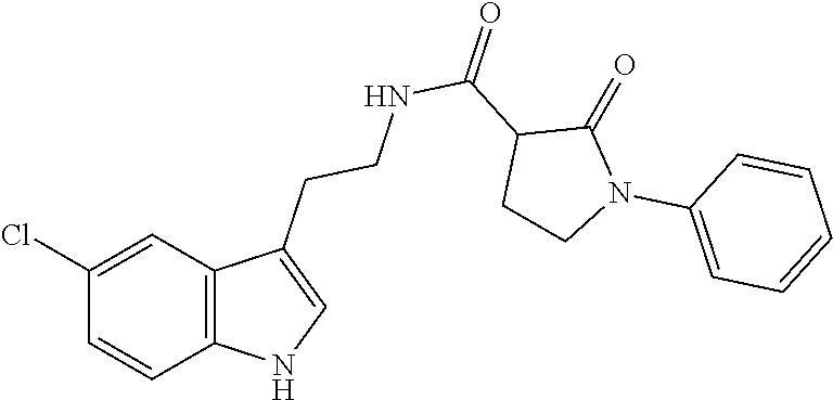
C1(Cl)=CC2=C(C=C1)NC=C2CCNC(=O)C1CCN(C2=CC=CC=C2)C1=O
